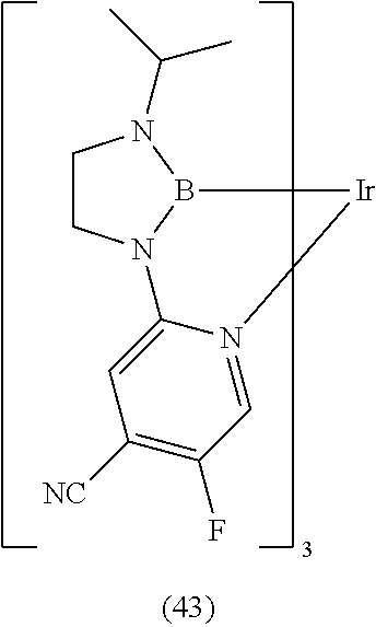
C1CN2B(N1C(C)C)[Ir]N1=CC(F)=C([NC])C=C21
